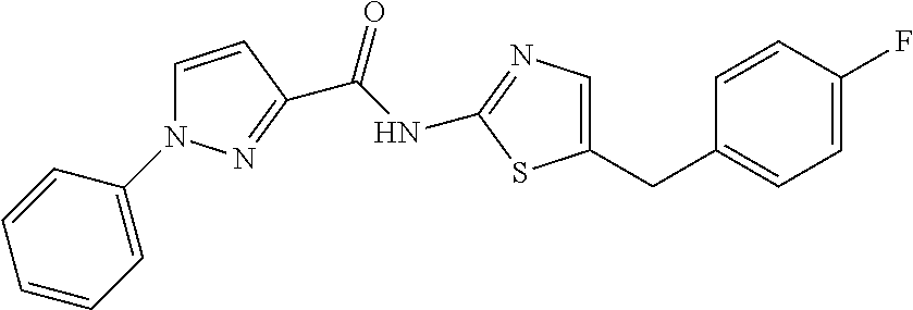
C1=CC(F)=CC=C1CC1=CN=C(NC(C2=NN(C3=CC=CC=C3)C=C2)=O)S1
